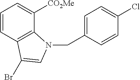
C1=CC2=C(C([CO2Me])=C1)N(CC1=CC=C(Cl)C=C1)C=C2Br
